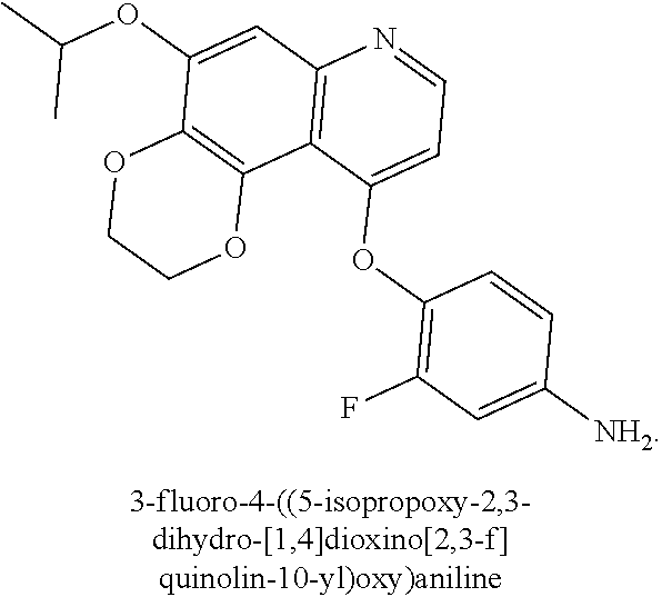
O(C1=CC2=C(C3=C1OCCO3)C(OC1=C(F)C=C([NH2])C=C1)=CC=N2)C(C)C
